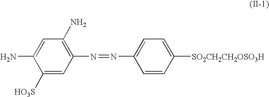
C1([HO3S])=CC(N=NC2=CC=C([SO2CH2CH2OSO3H])C=C2)=C(N)C=C1N
